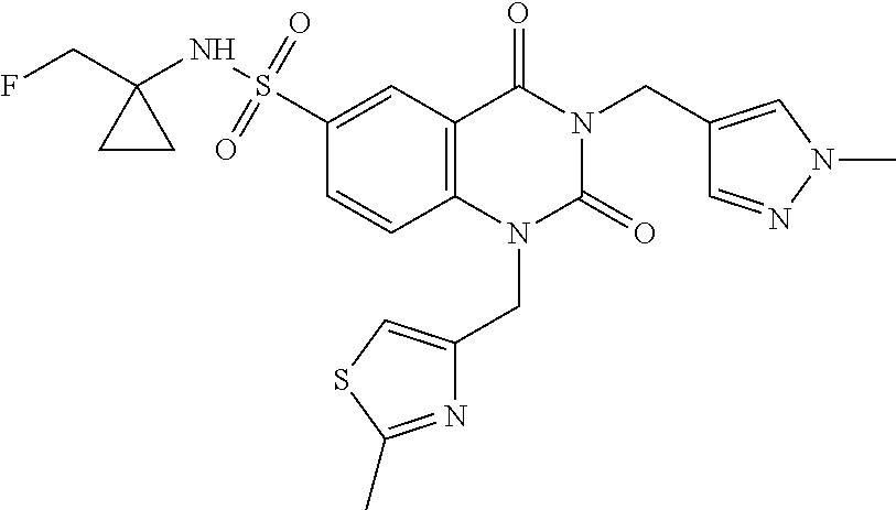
FCC1(NS(=O)(=O)C2=CC3=C(C=C2)N(CC2=CSC(C)=N2)C(=O)N(CC2=CN(C)N=C2)C3=O)CC1
